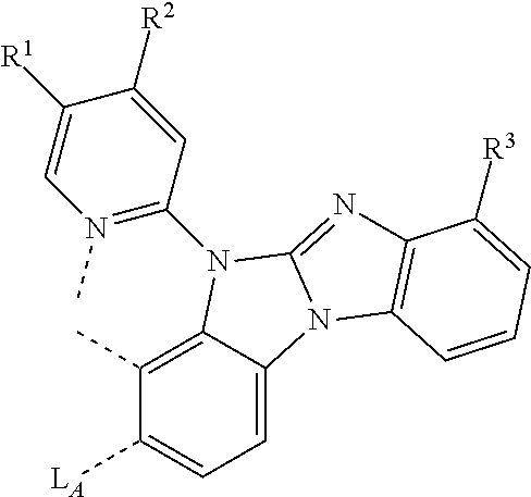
C1=C2C(=C(C)C([LA])=C1)N(C1=N(C)C=C([R1])C([R2])=C1)C1=NC3=C(N21)C=CC=C3[R3]
